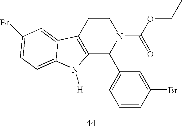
C12=C(CCN(C(=O)OCC)C1C1=CC=CC(Br)=C1)C1=CC(Br)=CC=C1N2[H]
